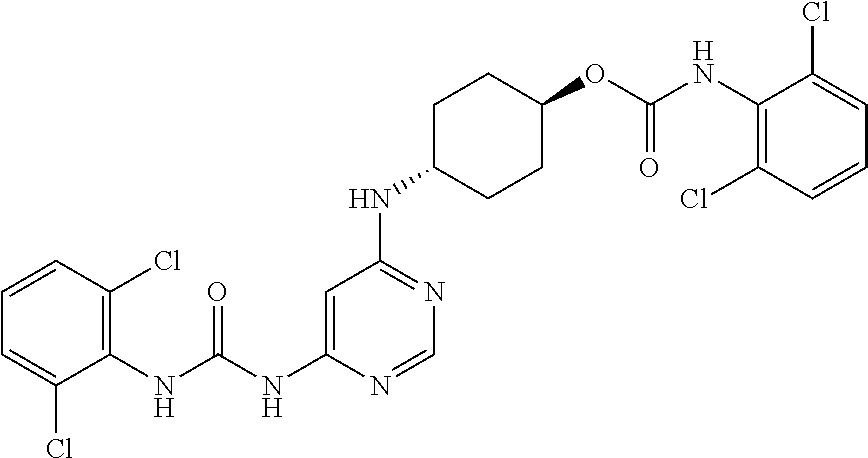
C1=C(Cl)C(NC(NC2=CC(NC3CCC(OC(NC4=C(Cl)C=CC=C4Cl)=O)CC3)=NC=N2)=O)=C(Cl)C=C1
